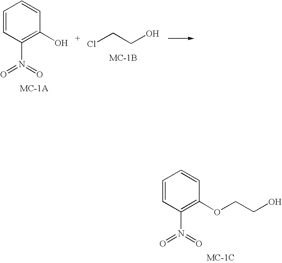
C1=CC(N(=O)=O)=C(O)C=C1.ClCCO.C1=CC(N(=O)=O)=C(OCCO)C=C1
